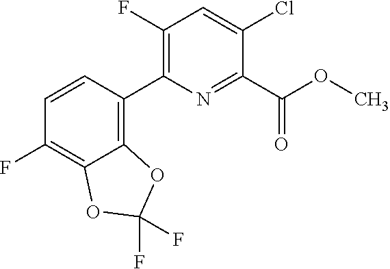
COC(C1=NC(C2=C3C(=C(F)C=C2)OC(F)(F)O3)=C(F)C=C1Cl)=O
